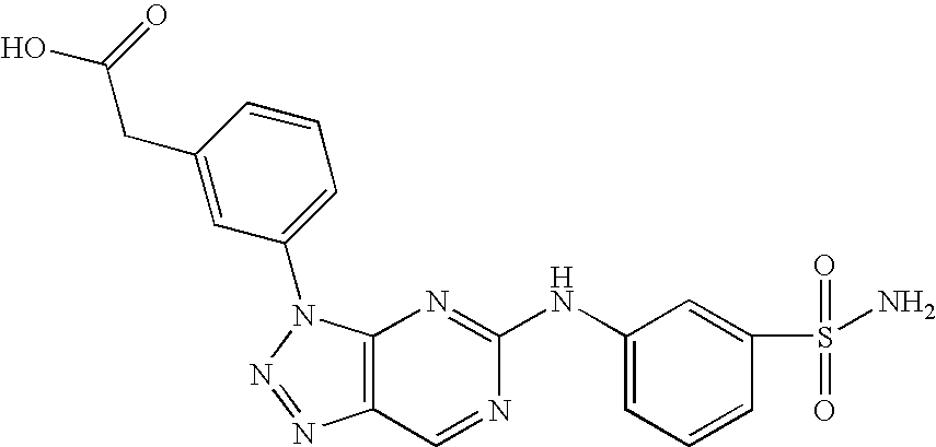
C1(CC(O)=O)=CC(N2C3=C(N=N2)C=NC(NC2=CC=CC(S(N)(=O)=O)=C2)=N3)=CC=C1
